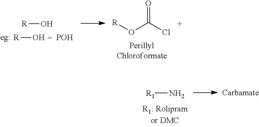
[R]O.[POH].[R]O.[R]OC(Cl)=O.[R1]N
